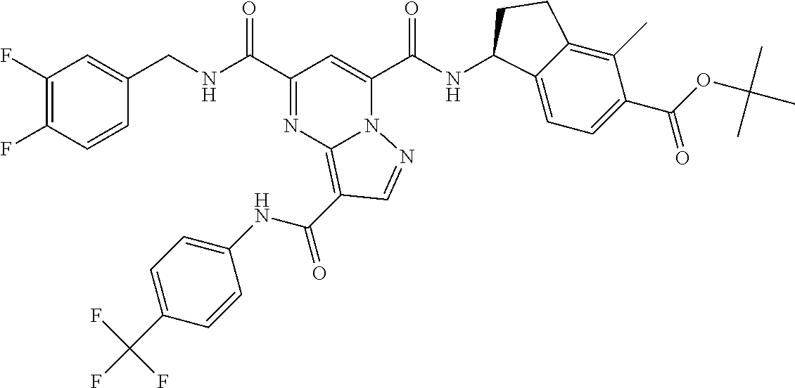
C1(F)=C(F)C=CC(CNC(C2=NC3=C(C(=O)NC4=CC=C(C(F)(F)F)C=C4)C=NN3C(C(NC3C4=CC=C(C(OC(C)(C)C)=O)C(C)=C4CC3)=O)=C2)=O)=C1
